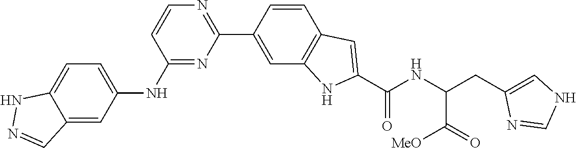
C12=CC=C(NC3=NC(C4=CC5=C(C=C4)C=C(C(NC(C([MeO])=O)CC4=CNC=N4)=O)N5)=NC=C3)C=C1C=NN2
